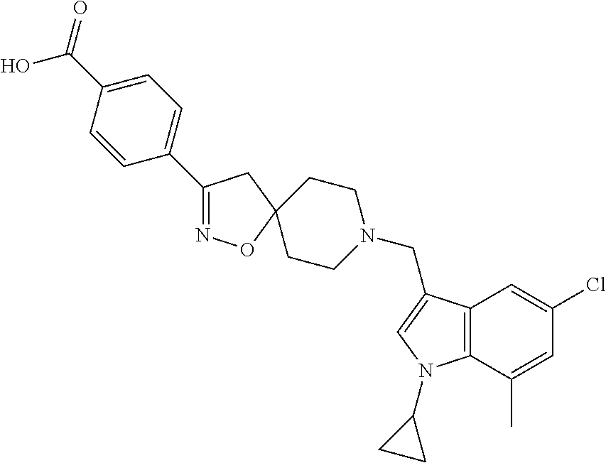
C1(C2=CC=C(C(O)=O)C=C2)=NOC2(C1)CCN(CC1=CN(C3CC3)C3=C1C=C(Cl)C=C3C)CC2
